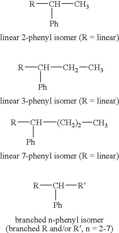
[R]C(C)[Ph].[R]C(CC)[Ph].[R]C([(CH2)2]C)[Ph].[R]C([R])[Ph]
